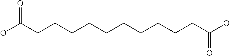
OC(CCCCCCCCCCC(O)=O)=O
